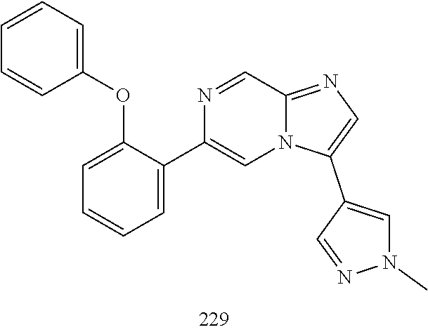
C1=CC(OC2=CC=CC=C2C2=CN3C(=NC=C3C3=CN(C)N=C3)C=N2)=CC=C1
